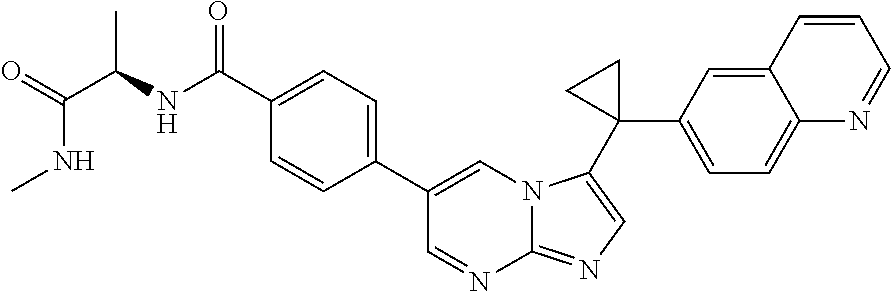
C1(C(=O)NC(C)C(NC)=O)=CC=C(C2=CN3C(=NC=C3C3(C4=CC=C5C(=C4)C=CC=N5)CC3)N=C2)C=C1
